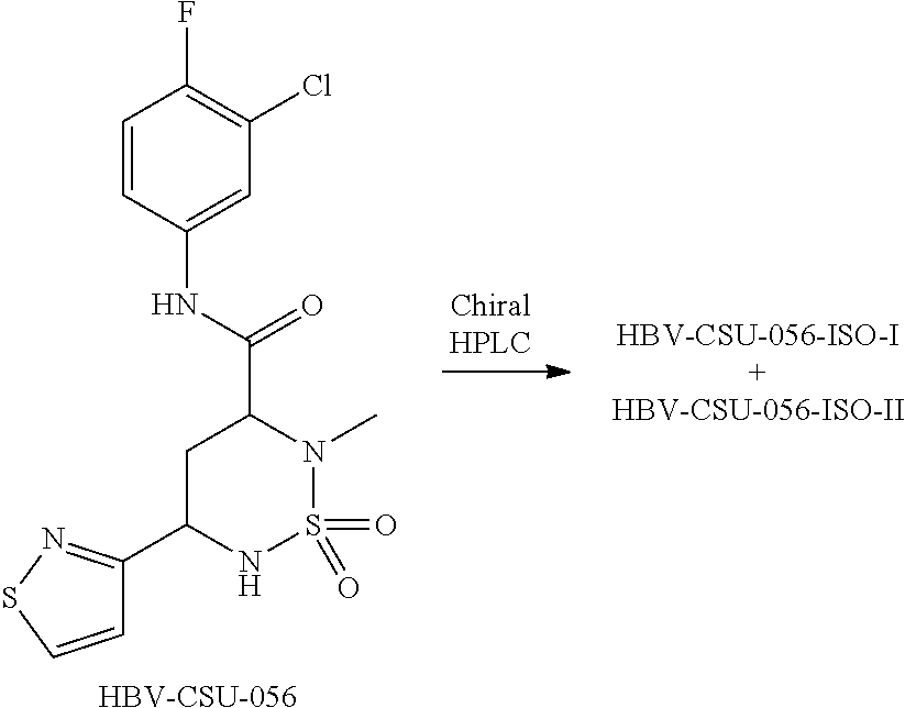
C1=CSN=C1C1NS(=O)(=O)N(C)C(C(NC2=CC(Cl)=C(F)C=C2)=O)C1.[HBV-CSU-056]
